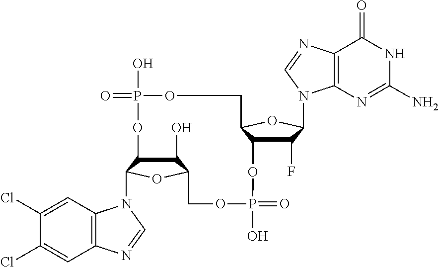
C1(O)C2C(N3C4=C(C=C(Cl)C(Cl)=C4)N=C3)OC1COP(O)(=O)OC1C(F)C(N3C4=C(C(=O)NC(N)=N4)N=C3)OC1COP(O)(=O)O2
